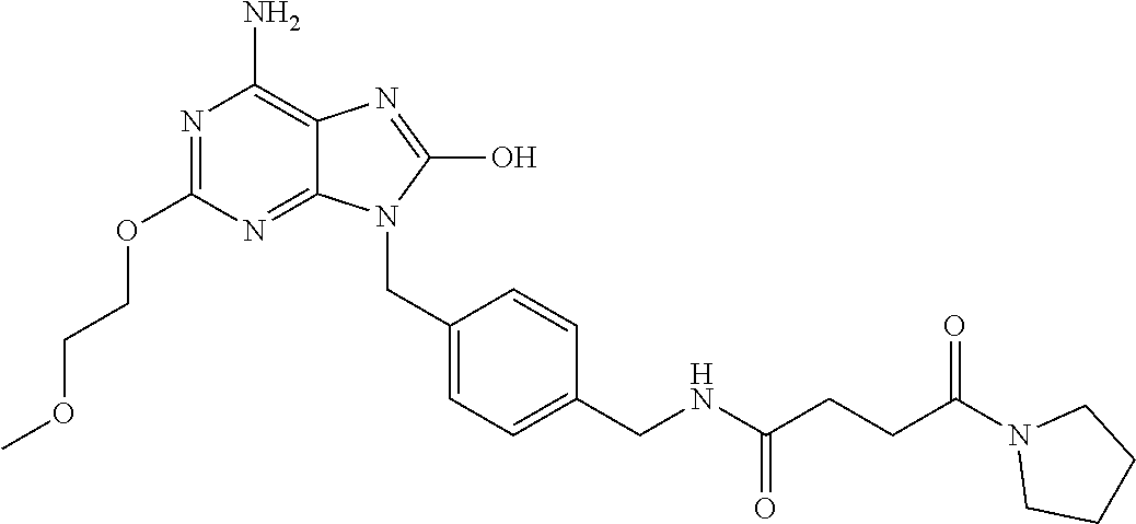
N1=C(OCCOC)N=C2C(=C1N)N=C(O)N2CC1=CC=C(CNC(CCC(=O)N2CCCC2)=O)C=C1
